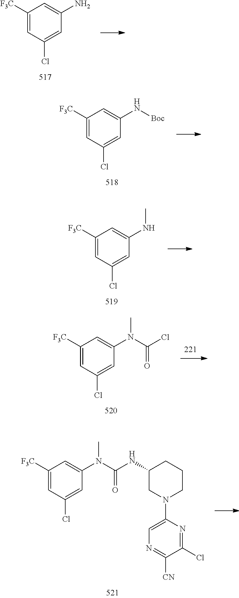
C1([F3C])=CC(Cl)=CC(N)=C1.C1([F3C])=CC(Cl)=CC(N[Boc])=C1.C1([F3C])=CC(Cl)=CC(NC)=C1.C1([F3C])=CC(Cl)=CC(N(C)C(Cl)=O)=C1.C1(NC(N(C2=CC([F3C])=CC(Cl)=C2)C)=O)CN(C2=CN=C([CN])C(Cl)=N2)CCC1
